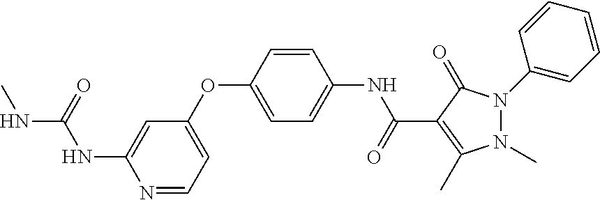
N1=CC=C(OC2=CC=C(NC(=O)C3=C(C)N(C)N(C4=CC=CC=C4)C3=O)C=C2)C=C1NC(=O)NC
